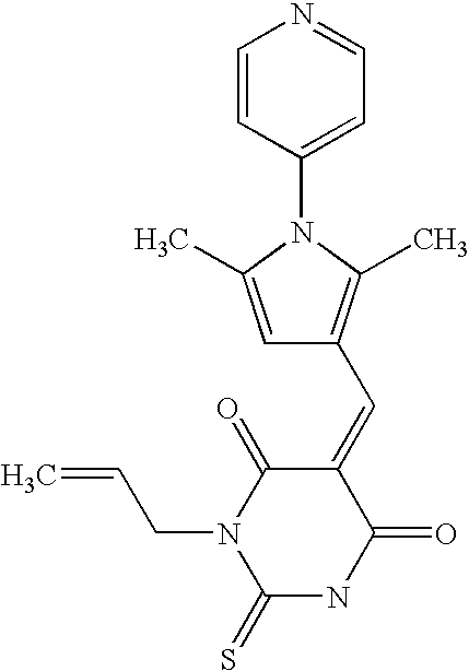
C1=CC(N2C(C)=CC(C=C3C(=O)N(CC=C)C(=S)NC3=O)=C2C)=CC=N1
